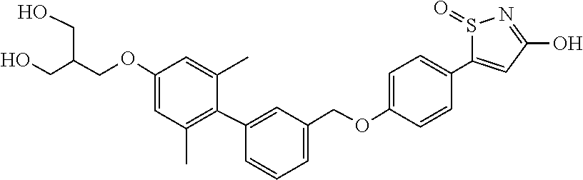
C1(OCC(CO)CO)=CC(C)=C(C2=CC(COC3=CC=C(C4=CC(O)=NS4=O)C=C3)=CC=C2)C(C)=C1
